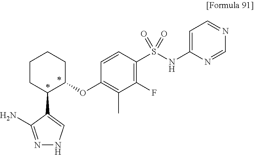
C1CC(C2=CNN=C2N)C(OC2=C(C)C(F)=C(S(NC3=CC=NC=N3)(=O)=O)C=C2)CC1
